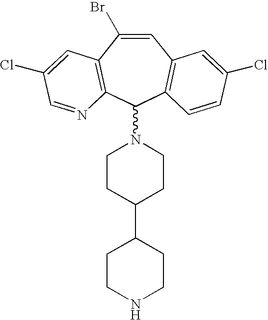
C1=C(Br)C2=C(C(N3CCC(C4CCNCC4)CC3)C3=C1C=C(Cl)C=C3)N=CC(Cl)=C2
